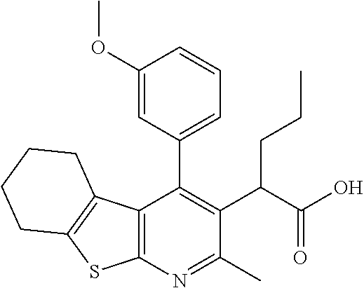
C12=C(N=C(C)C(C(CCC)C(O)=O)=C1C1=CC=CC(OC)=C1)SC1=C2CCCC1
